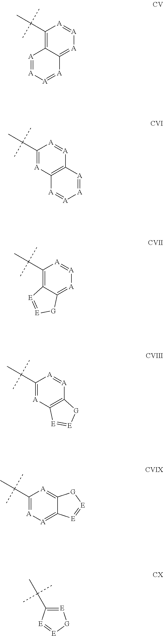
C1(C(C)(C)C)=C2C(=[A][A]=[A]1)[A]=[A][A]=[A]2.C1(C(C)(C)C)=[A]C2=C([A]=[A]1)[A]=[A][A]=[A]2.C1(C(C)(C)C)=C2C(=[A][A]=[A]1)[G][E]=[E]2.C1(C(C)(C)C)=[A]C2=C([A]=[A]1)[G][E]=[E]2.C1(C(C)(C)C)=[A][A]=C2C(=[A]1)[G][E]=[E]2.[E]1=C(C(C)(C)C)[E]=[E][G]1
